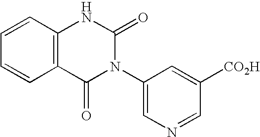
C1=CC2=C(C=C1)C(=O)N(C1=CN=CC([CO2H])=C1)C(=O)N2
